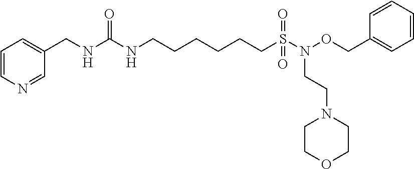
C1=CN=CC(CNC(NCCCCCCS(N(OCC2=CC=CC=C2)CCN2CCOCC2)(=O)=O)=O)=C1
